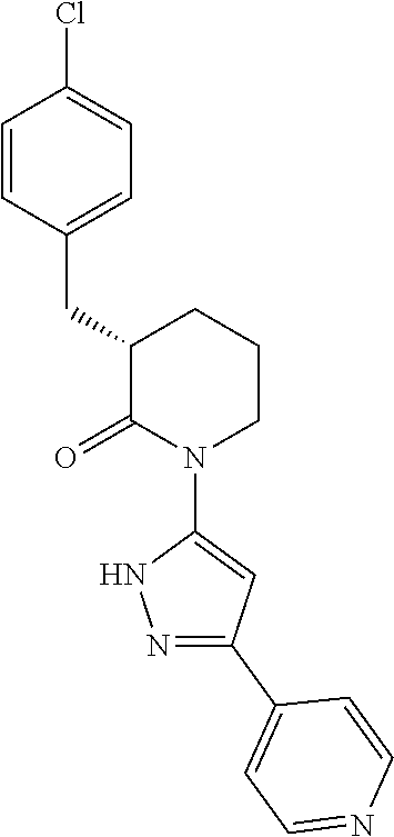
C1=CC(CC2C(=O)N(C3=CC(C4=CC=NC=C4)=NN3)CCC2)=CC=C1Cl
